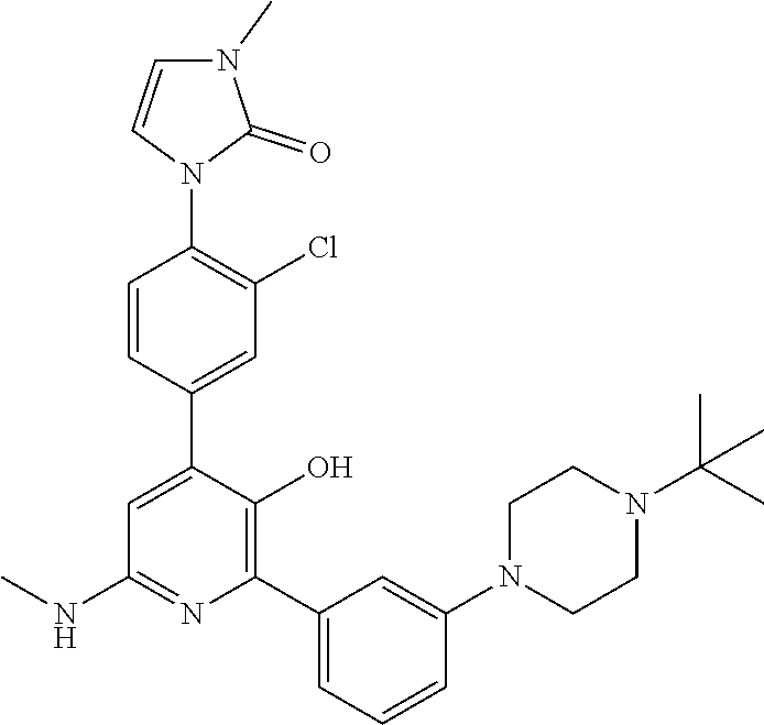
C1=CC(C2=CC(NC)=NC(C3=CC=CC(N4CCN(C(C)(C)C)CC4)=C3)=C2O)=CC(Cl)=C1N1C(=O)N(C)C=C1
